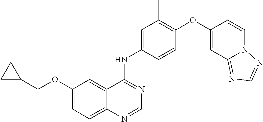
C1(OCC2CC2)=CC=C2C(=C1)C(NC1=CC(C)=C(OC3=CC4=NC=NN4C=C3)C=C1)=NC=N2
